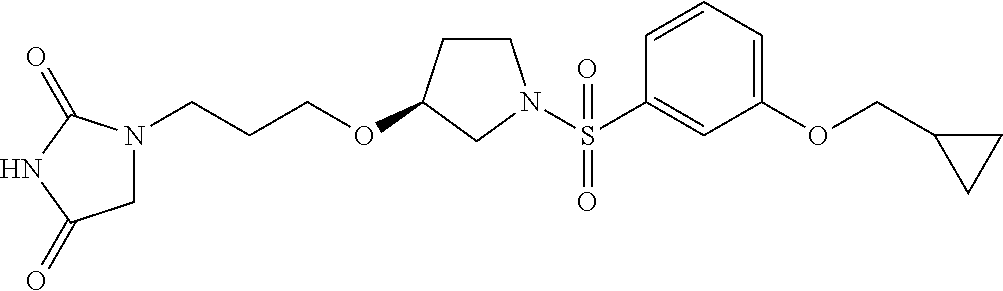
C1=CC=C(OCC2CC2)C=C1S(=O)(=O)N1CCC(OCCCN2CC(=O)NC2=O)C1
